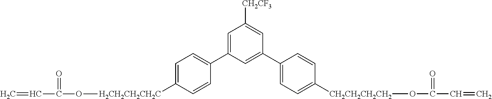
O(C(C=C)=O)[CH2CH2CH2CH2]C1=CC=C(C2=CC(C3=CC=C([H2CH2CH2CH2C]OC(C=C)=O)C=C3)=CC([CH2CF3])=C2)C=C1
